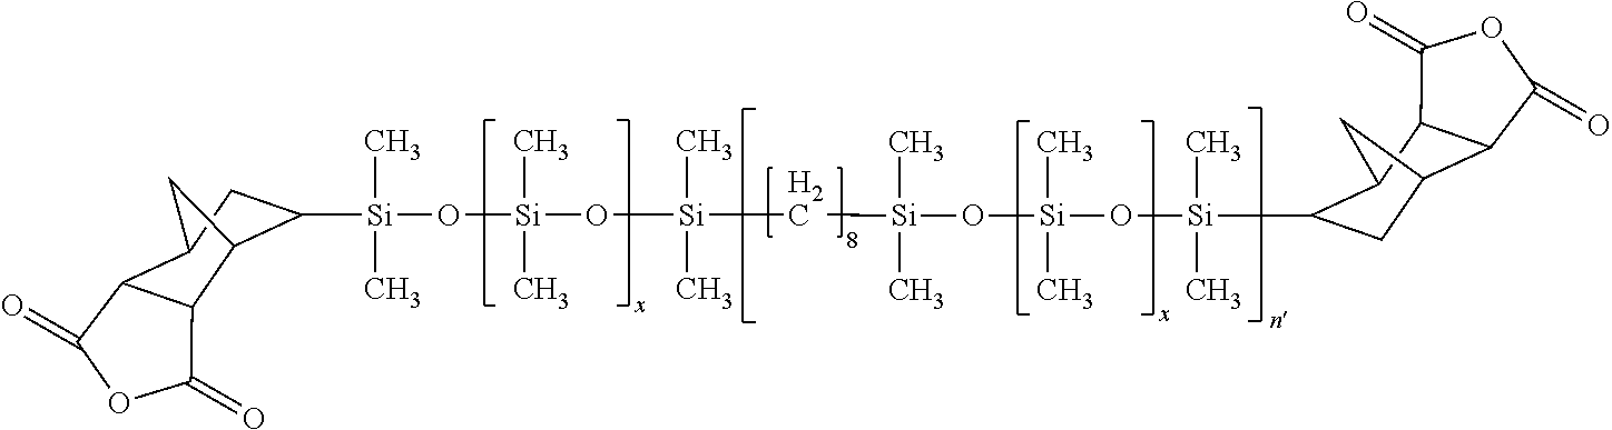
[Si](C)(C)(O[Si](O[Si](C[Si](C)(C)O[Si](C)(C)O[Si](C)(C)C1C2C3C(C(C1)C2)C(=O)OC3=O)(C)C)(C)C)C1C2C3C(C(C1)C2)C(=O)OC3=O
